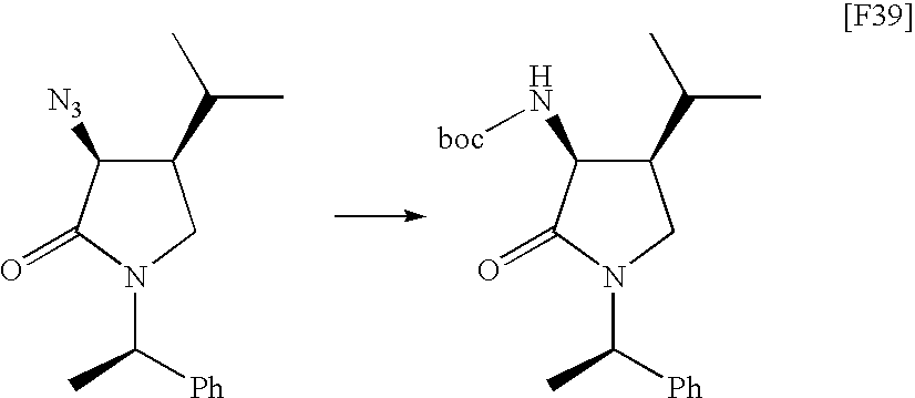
C1(C(C)C)C([N3])C(=O)N(C([Ph])C)C1.C1(C(C)C)C(N[boc])C(=O)N(C([Ph])C)C1
